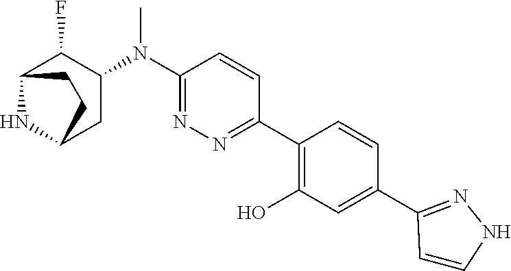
C1(N(C2C(F)C3NC(C2)CC3)C)=NN=C(C2=C(O)C=C(C3=NNC=C3)C=C2)C=C1
